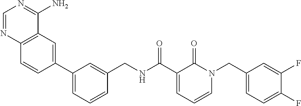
C1(C2=CC3=C(C=C2)N=CN=C3N)=CC=CC(CNC(C2=CC=CN(CC3=CC=C(F)C(F)=C3)C2=O)=O)=C1
